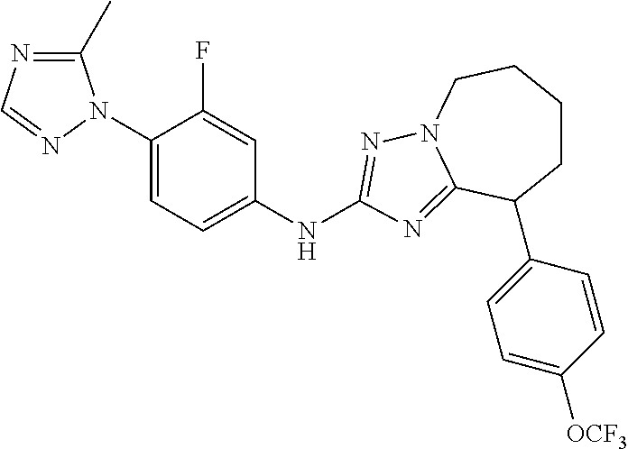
C1(C)=NC=NN1C1=CC=C(NC2=NN3CCCCC(C4=CC=C([OCF3])C=C4)C3=N2)C=C1F
